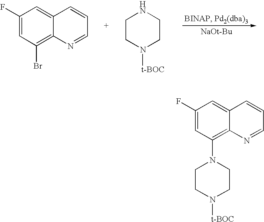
[NaOt-Bu].C1(F)=CC(Br)=C2C(=C1)C=CC=N2.C1CN([t-BOC])CCN1.C1(F)=CC(N2CCN([t-BOC])CC2)=C2C(=C1)C=CC=N2
